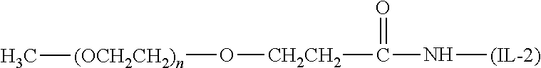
N(C(=O)[CH2CH2]O[(OCH2CH2)n]C)[(IL-2)]
